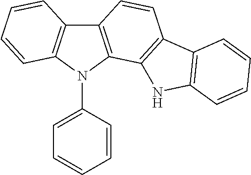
C1=C(N2C3=C(C4=C2C=CC=C4)C=CC2=C3NC3=C2C=CC=C3)C=CC=C1
